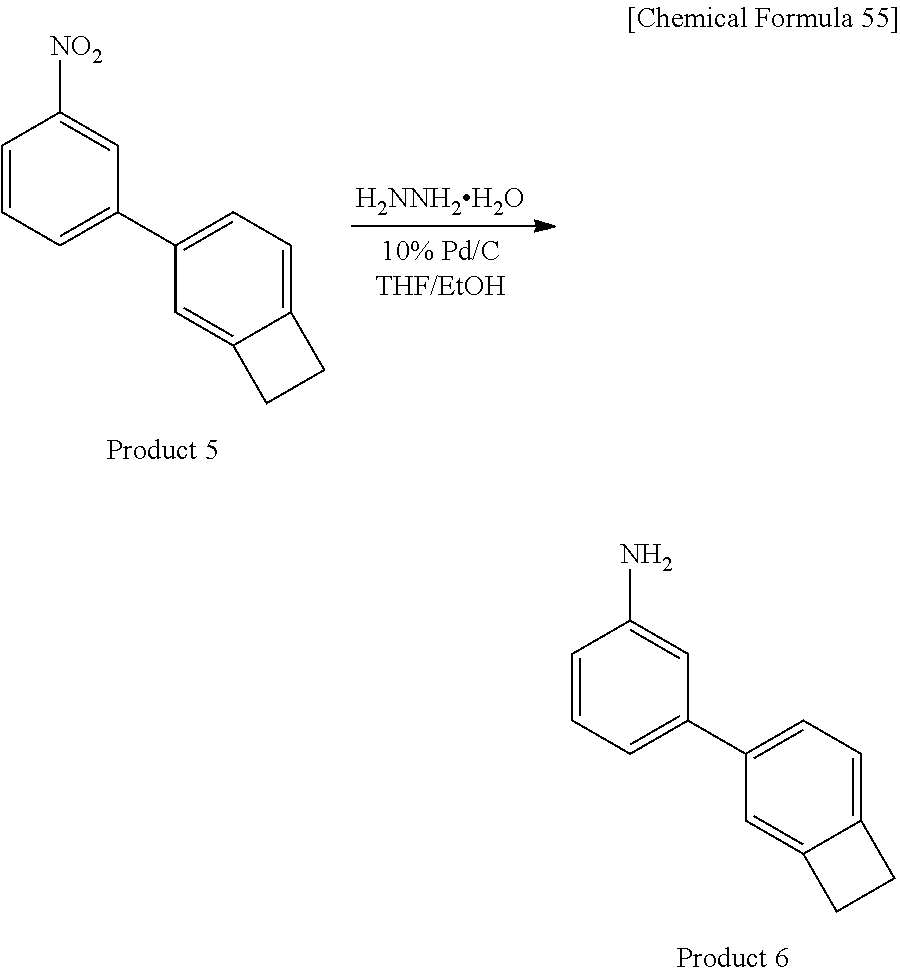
C1=CC=C(C2=CC=C3C(=C2)CC3)C=C1N.C1=CC=C(C2=CC=C3C(=C2)CC3)C=C1[NO2].[H2NNH2H2O]
